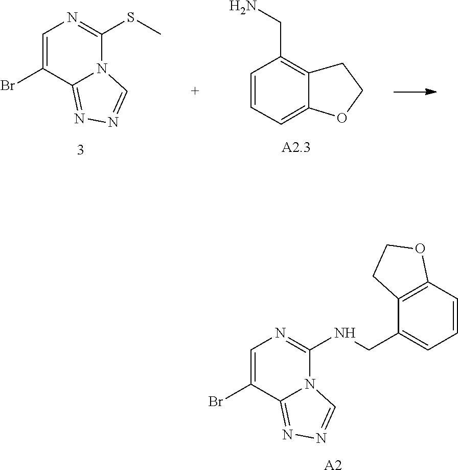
C1=C(Br)C2=NN=CN2C(NCC2=CC=CC3=C2CCO3)=N1.[A2].C1COC2=CC=CC(CN)=C12.C1=C(Br)C2=NN=CN2C(SC)=N1
